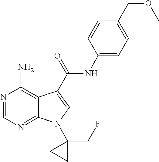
N1=CN=C2C(=C1N)C(C(NC1=CC=C(COC)C=C1)=O)=CN2C1(CF)CC1
